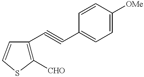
C1([CHO])=C(C#CC2=CC=C([OMe])C=C2)C=CS1
